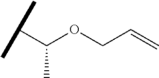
C(C(OCC=C)C)(C)C
